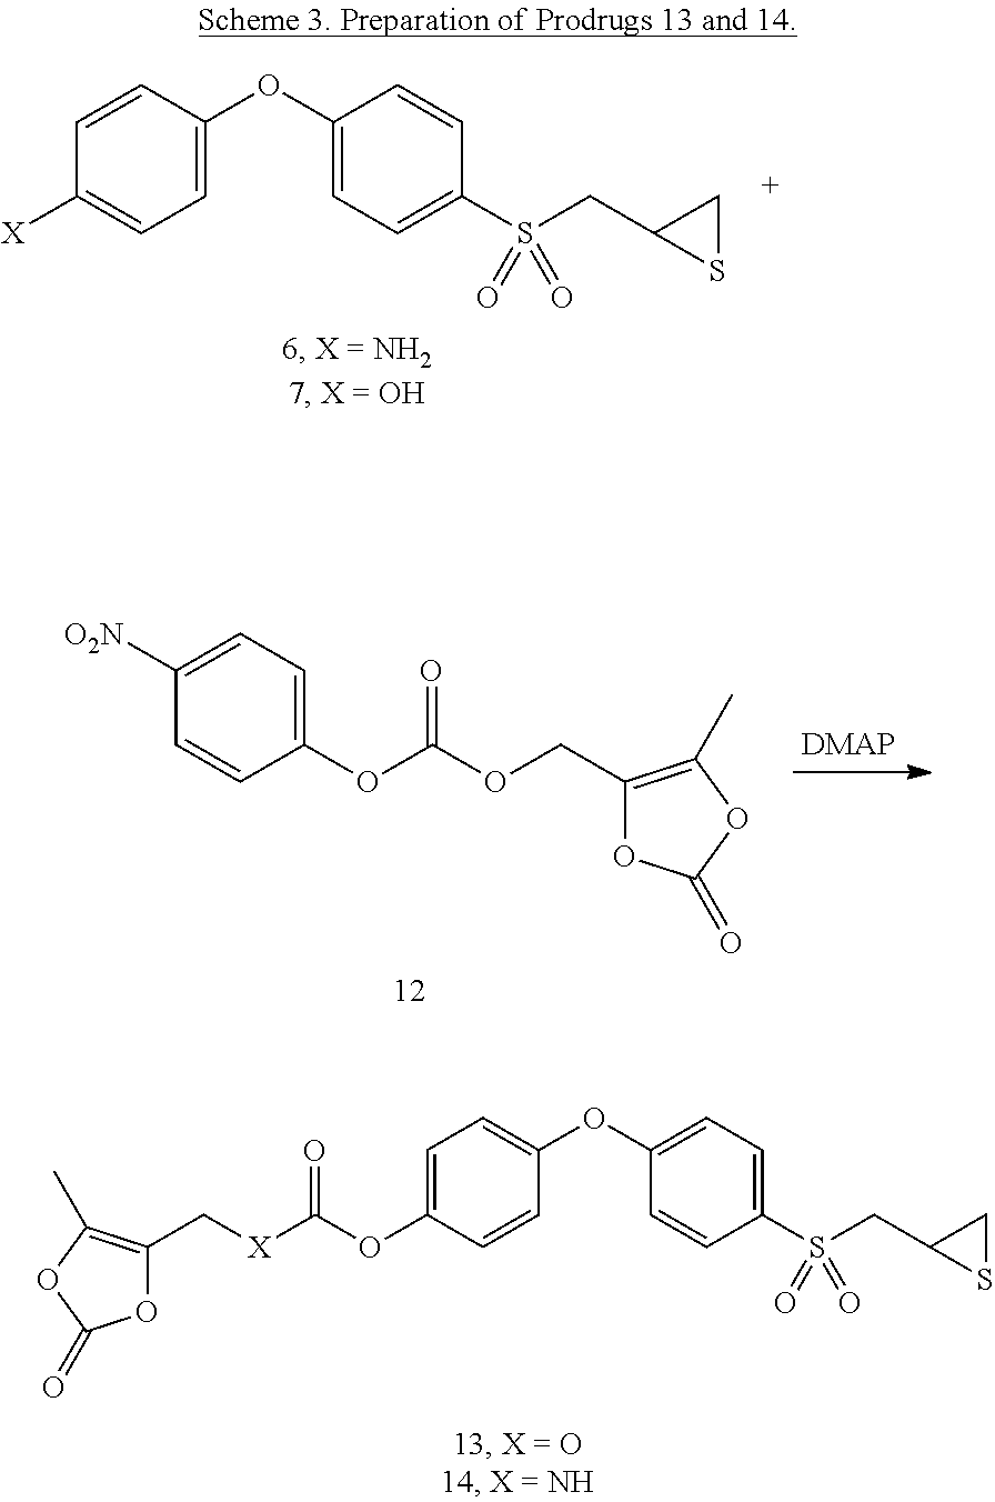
C1=CC([X])=CC=C1OC1=CC=C(S(CC2SC2)(=O)=O)C=C1.C1=C([O2N])C=CC(OC(OCC2=C(C)OC(=O)O2)=O)=C1.C1=C(OC2=CC=C(S(CC3SC3)(=O)=O)C=C2)C=CC(OC([X]CC2=C(C)OC(=O)O2)=O)=C1
